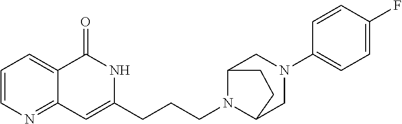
C1=CN=C2C(=C1)C(=O)NC(CCCN1C3CN(C4=CC=C(F)C=C4)CC1CC3)=C2
